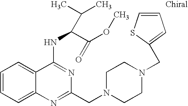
C1=CC=C2C(=C1)C(NC(C(OC)=O)C(C)C)=NC(CN1CCN(CC3=CC=CS3)CC1)=N2
